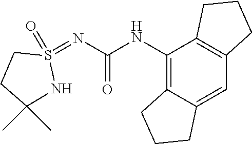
C12=C(NC(=O)N=S3(=O)CCC(C)(C)N3)C3=C(C=C1CCC2)CCC3
